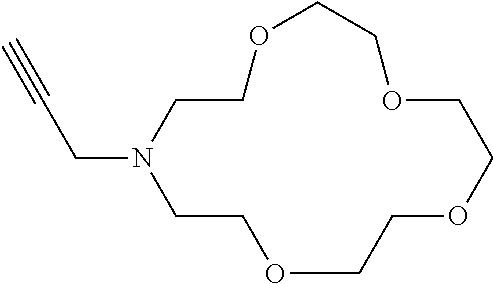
C1CN(CC#C)CCOCCOCCOCCO1
